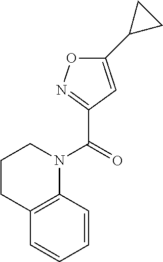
C12=C(CCCN1C(C1=NOC(C3CC3)=C1)=O)C=CC=C2
